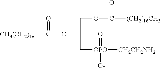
[CH3(CH2)16]C(=O)OC(COC(=O)[(CH2)16CH3])C[OPO](=O)([O-])[CH2CH2NH2]
